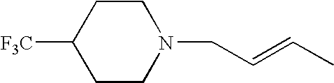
C1C([F3C])CCN(CC=CC)C1
